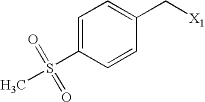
C1=C(S(C)(=O)=O)C=CC(C[X1])=C1
